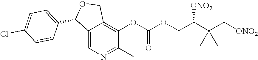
C12=CN=C(C)C(OC(OCC(C(C[ONO2])(C)C)[ONO2])=O)=C1COC2C1=CC=C(Cl)C=C1
